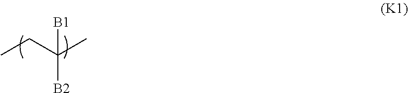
C([B2])(CC)(C)[B1]
